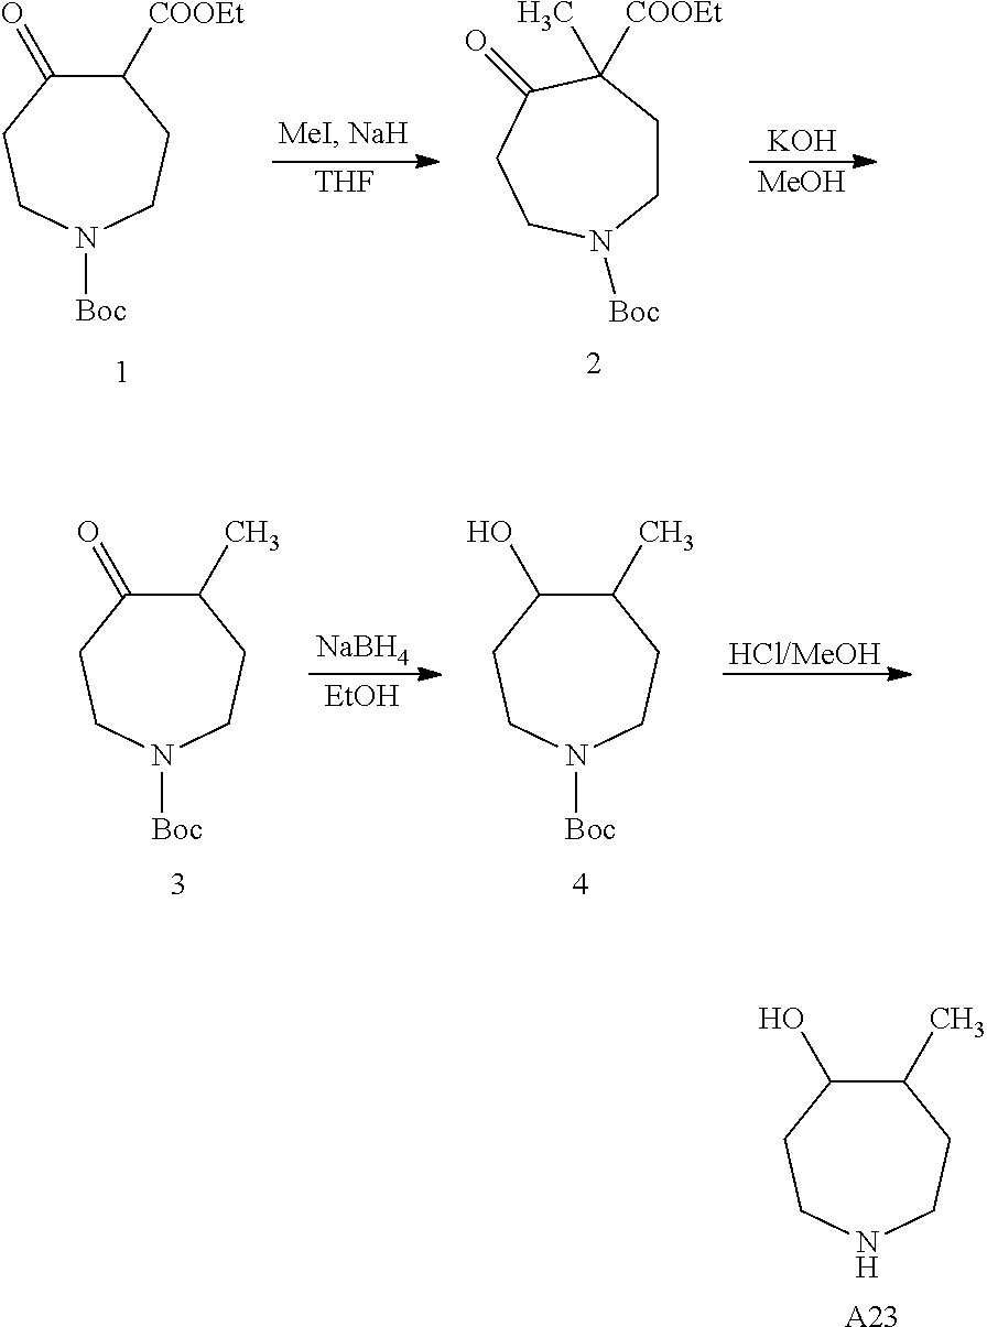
N1CCC(C)C(O)CC1.[A23].C1CN([Boc])CCC(=O)C1(C)[COOEt].[Boc]N1CCC([COOEt])C(=O)CC1.[THF].[MeOH].[KOH].[EtOH].[NaBH4].[Boc]N1CCC(C)C(O)CC1.[HCl/MeOH].[Boc]N1CCC(C)C(=O)CC1
